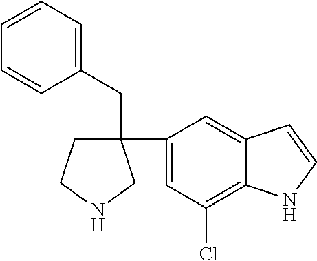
C1CNCC1(C1=CC(Cl)=C2C(=C1)C=CN2)CC1=CC=CC=C1
